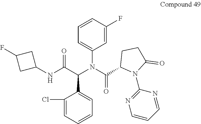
C1=CC(F)=CC(N(C(=O)C2N(C3=NC=CC=N3)C(=O)CC2)C(C(NC2CC(F)C2)=O)C2=CC=CC=C2Cl)=C1
